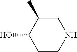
C1C(C)C(O)CCN1
